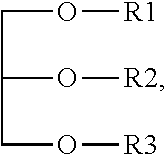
C(C(O[R2])CO[R3])O[R1]
